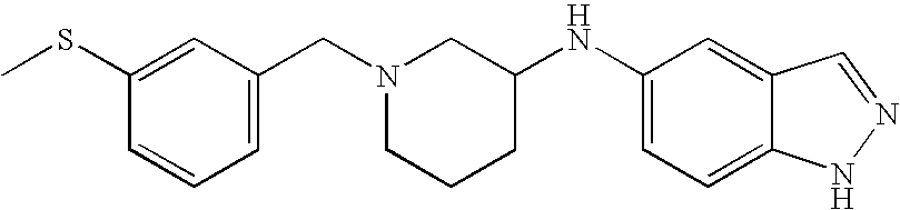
C1(SC)=CC(CN2CCCC(NC3=CC=C4C(=C3)C=NN4)C2)=CC=C1
